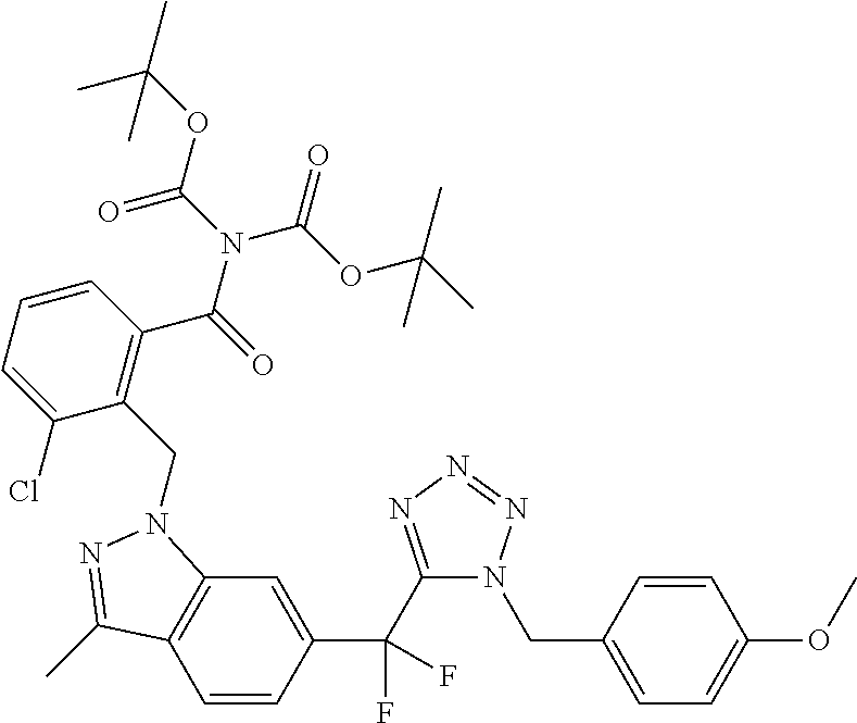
C1=CC(C(C2=NN=NN2CC2=CC=C(OC)C=C2)(F)F)=CC2=C1C(C)=NN2CC1=C(C(=O)N(C(=O)OC(C)(C)C)C(OC(C)(C)C)=O)C=CC=C1Cl
